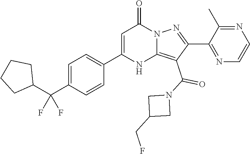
C1(C(C2=CC=C(C3=CC(=O)N4C(=C(C(=O)N5CC(CF)C5)C(C5=NC=CN=C5C)=N4)N3)C=C2)(F)F)CCCC1
